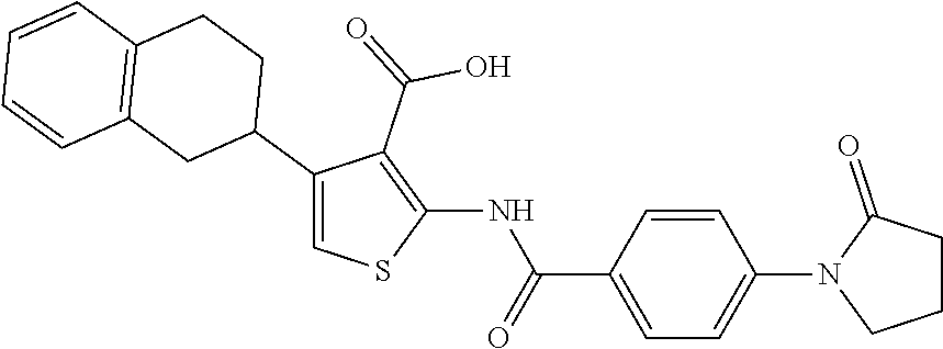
C1(C2CCC3=C(C2)C=CC=C3)=CSC(NC(C2=CC=C(N3C(=O)CCC3)C=C2)=O)=C1C(=O)O
